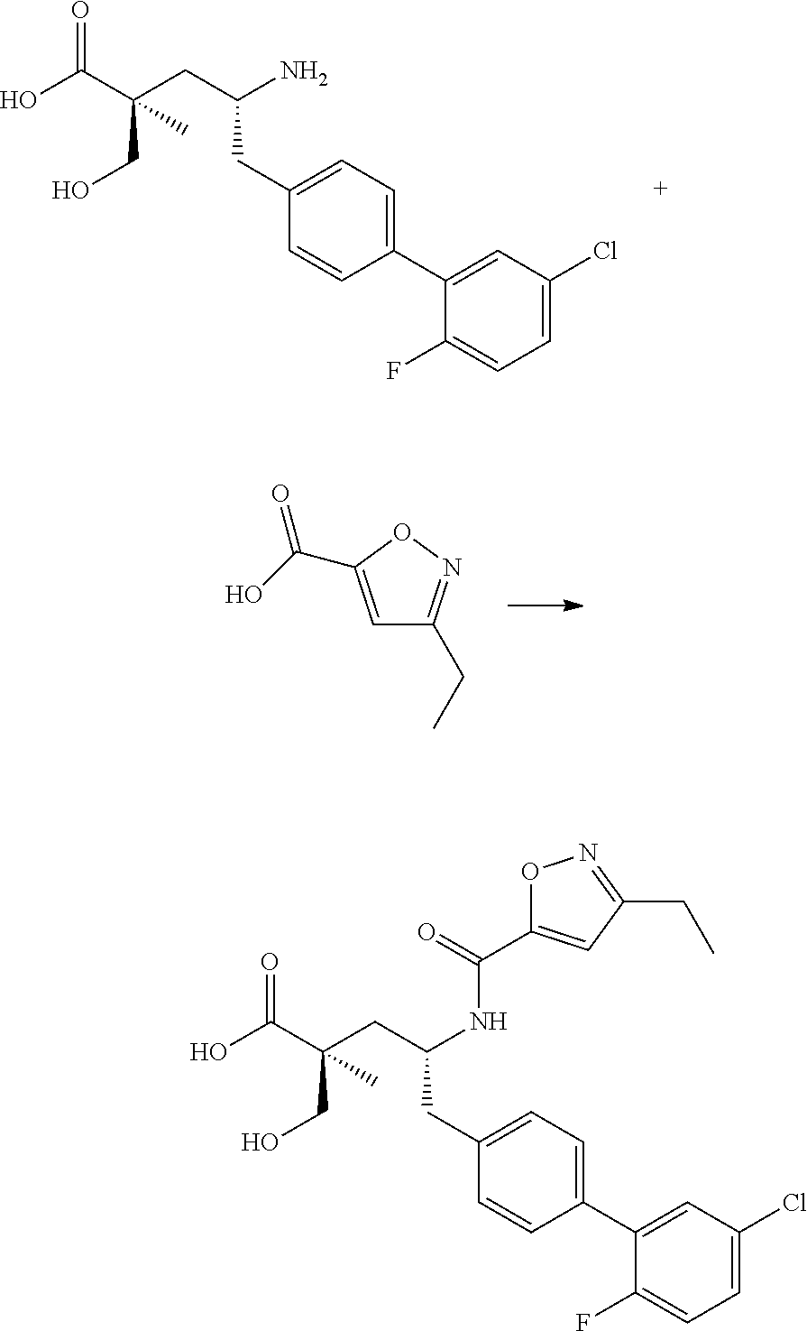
C1(F)=CC=C(Cl)C=C1C1=CC=C(CC(CC(C(O)=O)(CO)C)N)C=C1.C1=C(C(O)=O)ON=C1CC.N(C(C1=CC(CC)=NO1)=O)C(CC1=CC=C(C2=CC(Cl)=CC=C2F)C=C1)CC(C(O)=O)(CO)C
